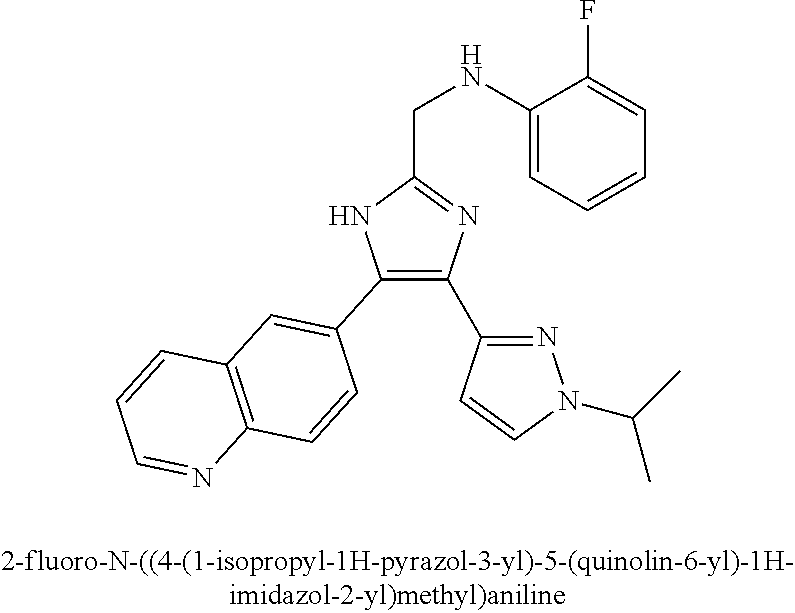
C1(C2=C(C3=NN(C(C)C)C=C3)N=C(CNC3=CC=CC=C3F)N2)=CC2=C(C=C1)N=CC=C2
